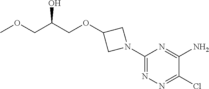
ClC1=NN=C(N2CC(OCC(COC)O)C2)N=C1N
